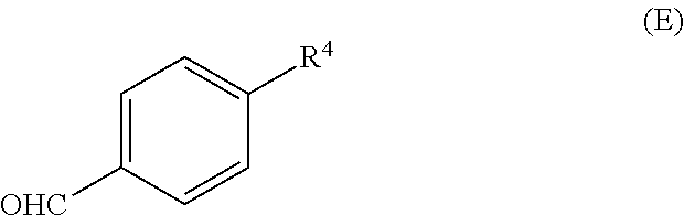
[OHC]C1=CC=C([R4])C=C1
